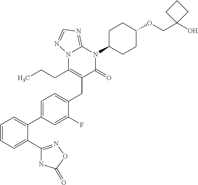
C(C1=C(CCC)N2C(=NC=N2)N(C2CCC(OCC3(O)CCC3)CC2)C1=O)C1=CC=C(C2=CC=CC=C2C2=NOC(=O)N2)C=C1F
